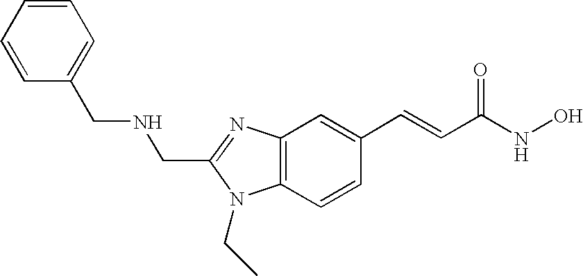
C(C1=NC2=C(C=CC(C=CC(NO)=O)=C2)N1CC)NCC1=CC=CC=C1
